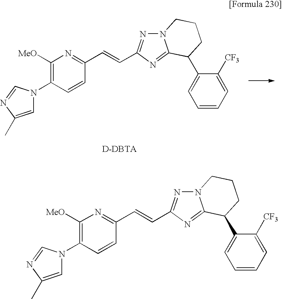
[D-DBTA].C1=C(C)N=CN1C1=C([MeO])N=C(C=CC2=NN3C(=N2)C(C2=CC=CC=C2[CF3])CCC3)C=C1.C1=C(C)N=CN1C1=C([MeO])N=C(C=CC2=NN3C(=N2)C(C2=CC=CC=C2[CF3])CCC3)C=C1
